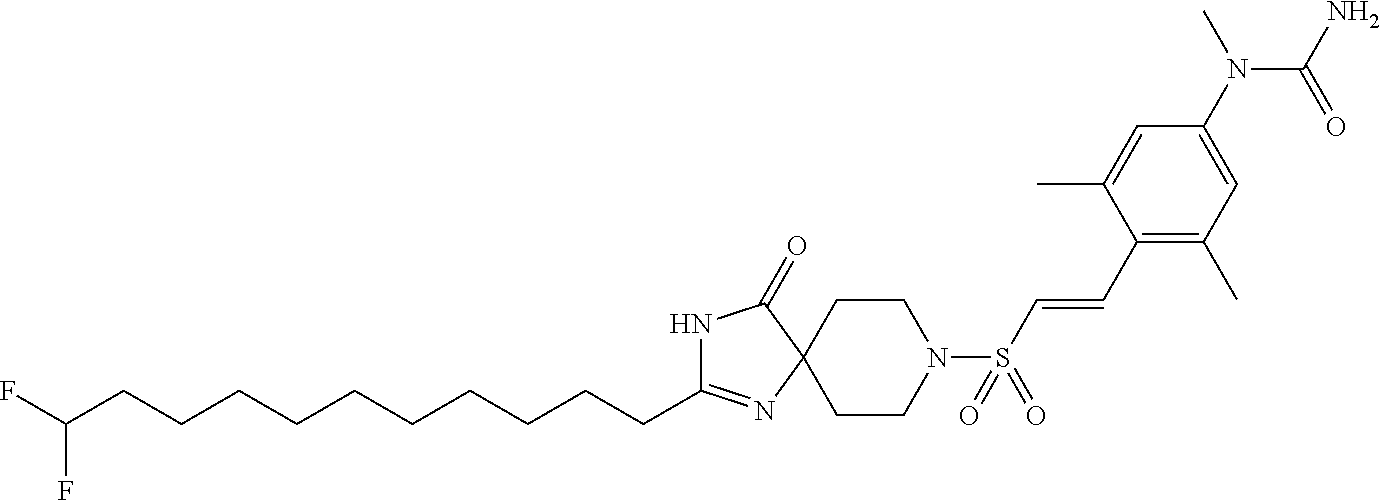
C(C1=NC2(C(=O)N1)CCN(S(C=CC1=C(C)C=C(N(C)C(N)=O)C=C1C)(=O)=O)CC2)CCCCCCCCCC(F)F
